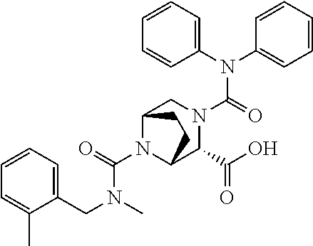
N(C(=O)N1CC2N(C(N(CC3=CC=CC=C3C)C)=O)C(C1C(O)=O)CC2)(C1=CC=CC=C1)C1=CC=CC=C1
